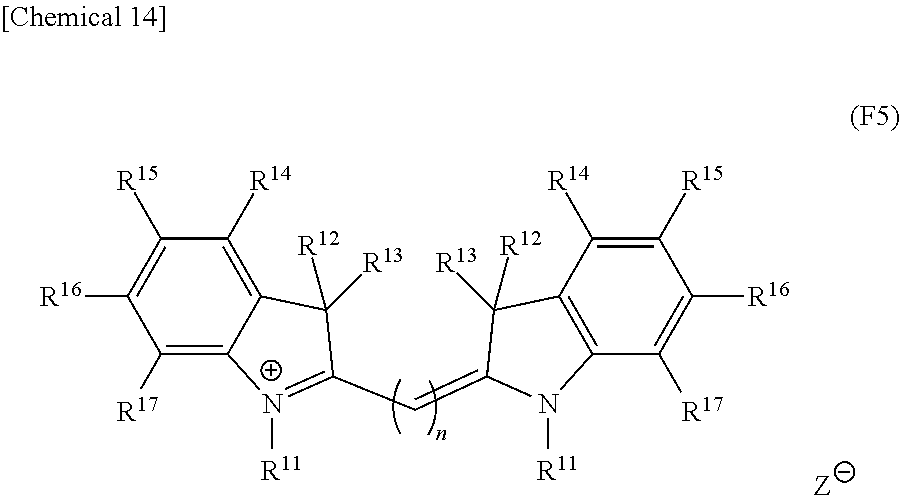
C1([R17])=C2C(=C([R14])C([R15])=C1[R16])C([R12])([R13])C(C=C1C([R12])([R13])C3=C(C([R17])=C([R16])C([R15])=C3[R14])N1[R11])=[N+]2[R11]
